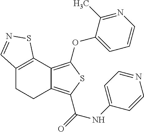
C12=C(C3=C(OC4=CC=CN=C4C)SC(C(=O)NC4=CC=NC=C4)=C3CC1)SN=C2
